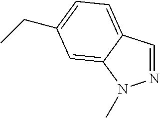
N1=CC2=CC=C(CC)C=C2N1C
